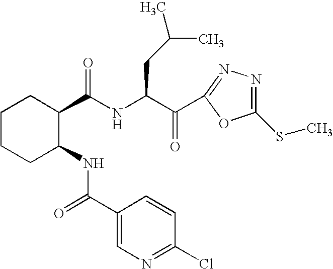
C1CCC(NC(=O)C2=CN=C(Cl)C=C2)C(C(NC(C(=O)C2=NN=C(SC)O2)CC(C)C)=O)C1
